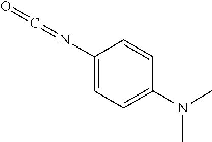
C1(N=C=O)=CC=C(N(C)C)C=C1
